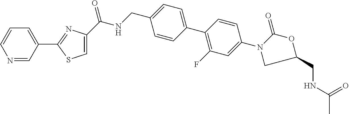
C(C1=CC=C(C2=C(F)C=C(N3C(=O)OC(CNC(C)=O)C3)C=C2)C=C1)NC(C1=CSC(C2=CC=CN=C2)=N1)=O
